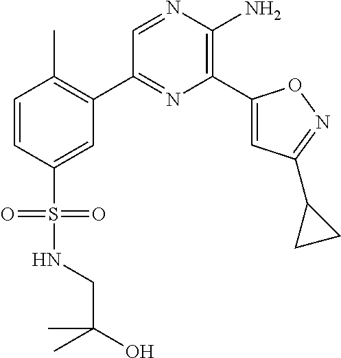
C1(C2=C(C)C=CC(S(=O)(=O)NCC(O)(C)C)=C2)=NC(C2=CC(C3CC3)=NO2)=C(N)N=C1
